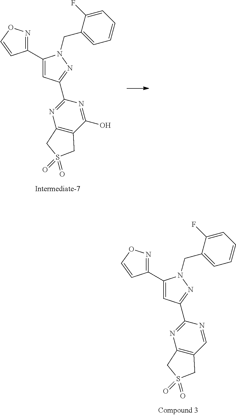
C1(C2=CC(C3=NC4=C(C=N3)CS(=O)(=O)C4)=NN2CC2=CC=CC=C2F)=NOC=C1.C1(C2=CC(C3=NC4=C(C(O)=N3)CS(=O)(=O)C4)=NN2CC2=CC=CC=C2F)=NOC=C1
